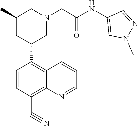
C1=CC(C#N)=C2C(=C1C1CN(CC(NC3=CN(C)N=C3)=O)CC(C)C1)C=CC=N2
